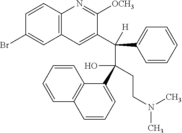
C1=CC2=C(C=C1)C(C(O)(CCN(C)C)C(C1=CC=CC=C1)([H])C1=CC3=C(N=C1[OCH3])C=CC(Br)=C3)=CC=C2
